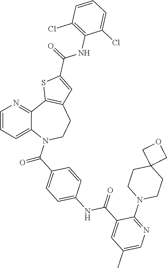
C(=O)(C1=CC=C(NC(=O)C2=CC(C)=CN=C2N2CCC3(CC2)COC3)C=C1)N1C2=CC=CN=C2C2=C(CC1)C=C(C(NC1=C(Cl)C=CC=C1Cl)=O)S2
